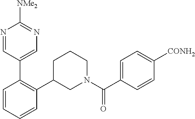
C1=CC=CC(C2CN(C(C3=CC=C([CONH2])C=C3)=O)CCC2)=C1C1=CN=C([NMe2])N=C1
